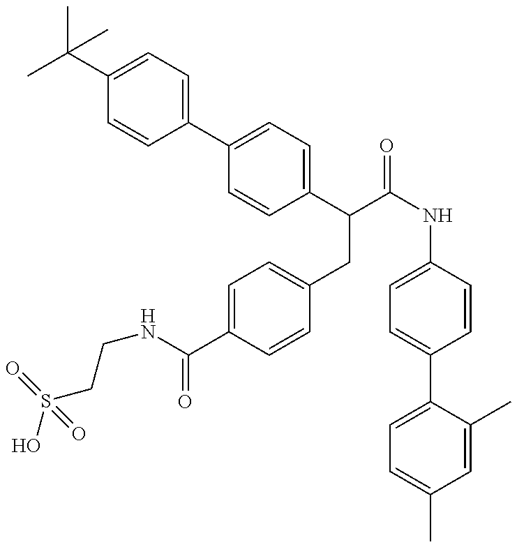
OS(CCNC(=O)C1=CC=C(CC(C2=CC=C(C3=CC=C(C(C)(C)C)C=C3)C=C2)C(=O)NC2=CC=C(C3=CC=C(C)C=C3C)C=C2)C=C1)(=O)=O
